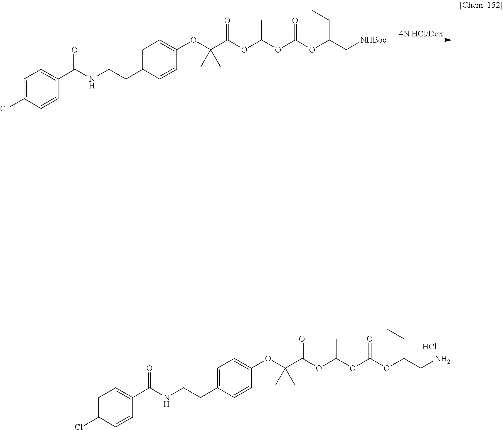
[4N HCl/Dox].O(C(OC(CC)C[NHBoc])=O)C(OC(C(OC1=CC=C(CCNC(C2=CC=C(Cl)C=C2)=O)C=C1)(C)C)=O)C.O(C(OC(CC)CN)=O)C(OC(C(OC1=CC=C(CCNC(C2=CC=C(Cl)C=C2)=O)C=C1)(C)C)=O)C.Cl
